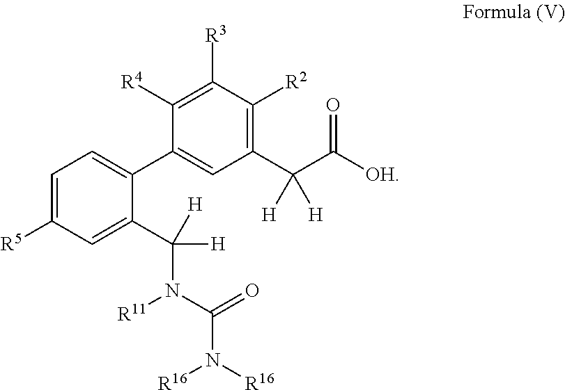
C1=C([R5])C=C(C([H])(N([R11])C(N([R16])[R16])=O)[H])C(C2=CC(C(C([OH])=O)([H])[H])=C([R2])C([R3])=C2[R4])=C1
